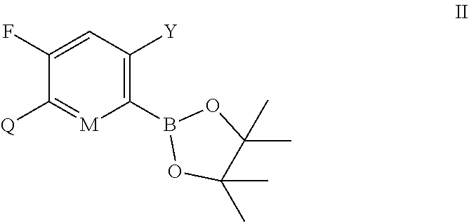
C1(F)=CC([Y])=C(B2OC(C)(C)C(C)(C)O2)[M]=C1[Q]
